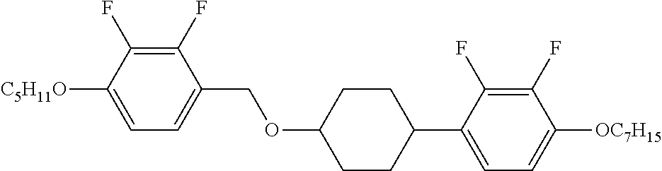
C1(F)=C(F)C([C5H11O])=CC=C1COC1CCC(C2=CC=C([OC7H15])C(F)=C2F)CC1
